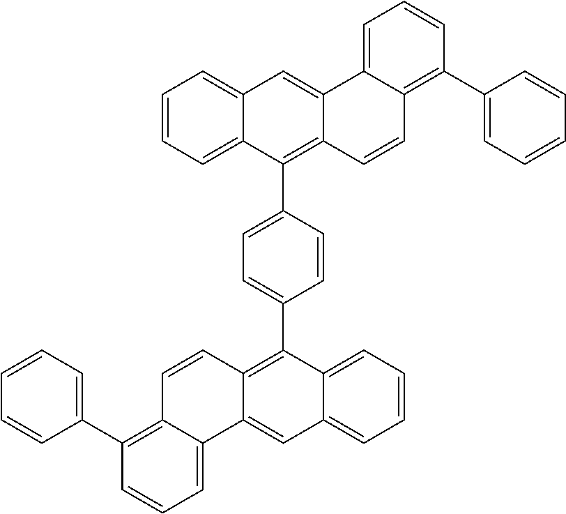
C1(C2=C3C(=CC=C2)C2=CC4=CC=CC=C4C(C4=CC=C(C5=C6C(=CC7=CC=CC=C75)C5=CC=CC(C7=CC=CC=C7)=C5C=C6)C=C4)=C2C=C3)=CC=CC=C1
